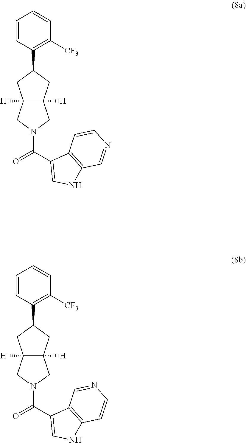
C12([H])C([H])(CC(C3=C([CF3])C=CC=C3)C1)CN(C(C1=CNC3=C1C=CN=C3)=O)C2.C12([H])C([H])(CC(C3=C([CF3])C=CC=C3)C1)CN(C(C1=CNC3=C1C=NC=C3)=O)C2
